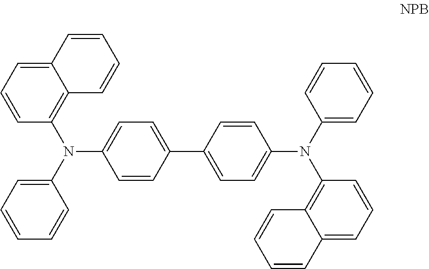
C1=CC=C2C(=C1N(C1=CC=C(C3=CC=C(N(C4=C5C(=CC=C4)C=CC=C5)C4=CC=CC=C4)C=C3)C=C1)C1=CC=CC=C1)C=CC=C2
